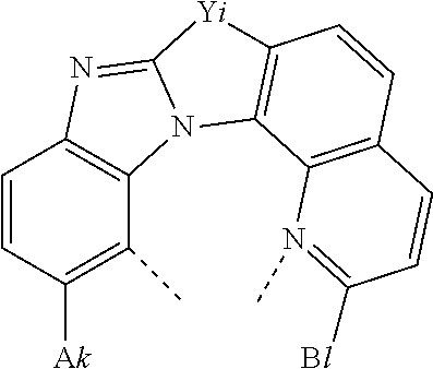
C1=CC([Ak])=C(C)C2=C1N=C1N2C2=C([Yi]1)C=CC1=C2N(C)=C([Bl])C=C1
